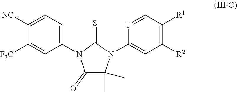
C1([NC])=CC=C(N2C(=O)C(C)(C)N(C3=CC([R2])=C([R1])C=[T]3)C2=S)C=C1[F3C]
